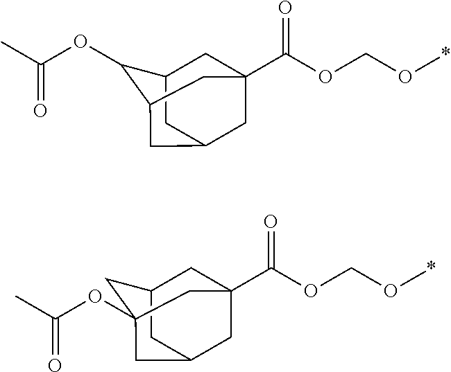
C1C2CC3CC1(C(OCO*)=O)CC(C3)C2OC(C)=O.C1C2CC3CC1(C(OCO*)=O)CC(OC(C)=O)(C3)C2
